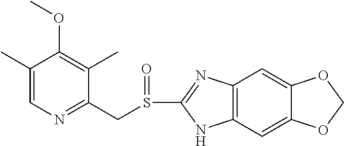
C12=C(C=C3C(=C1)OCO3)NC(S(CC1=NC=C(C)C(OC)=C1C)=O)=N2
